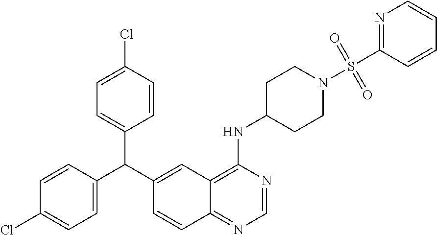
C1=CC(C(C2=CC3=C(NC4CCN(S(C5=NC=CC=C5)(=O)=O)CC4)N=CN=C3C=C2)C2=CC=C(Cl)C=C2)=CC=C1Cl
